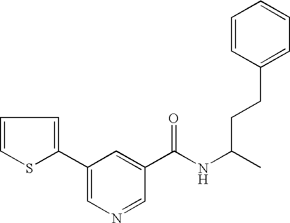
C1=CSC(C2=CN=CC(C(NC(CCC3=CC=CC=C3)C)=O)=C2)=C1
